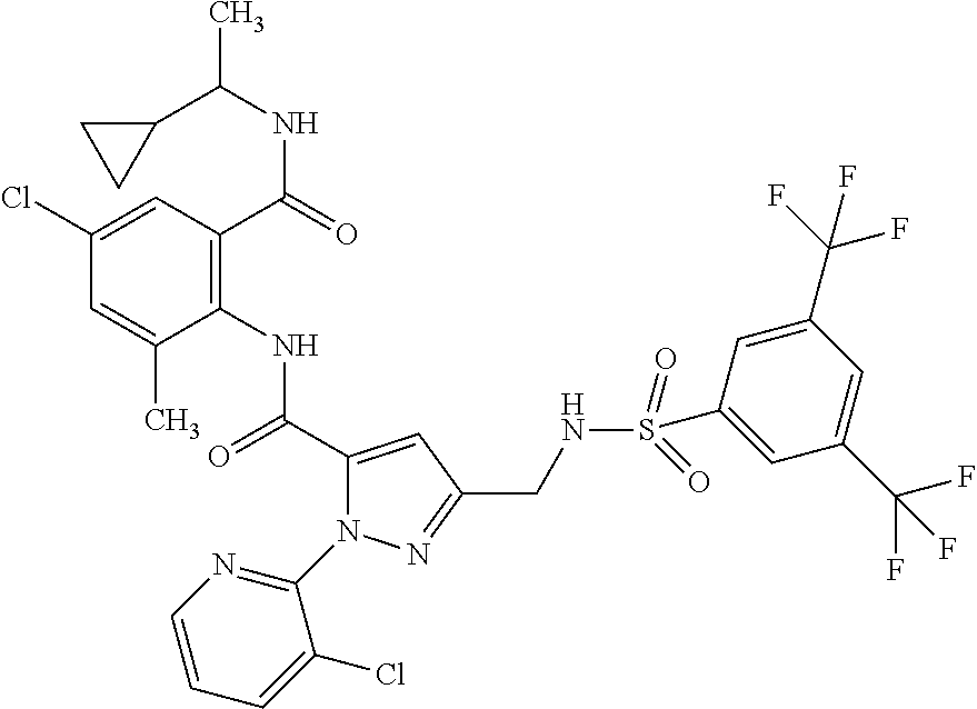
C1(Cl)=CC(C(=O)NC(C)C2CC2)=C(NC(C2=CC(CNS(C3=CC(C(F)(F)F)=CC(C(F)(F)F)=C3)(=O)=O)=NN2C2=NC=CC=C2Cl)=O)C(C)=C1
